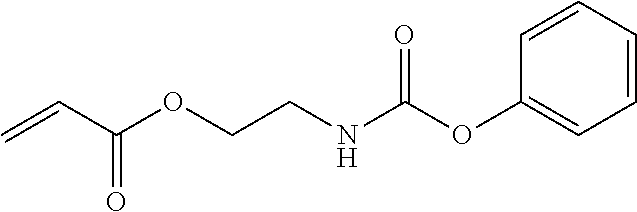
C1=CC=CC(OC(NCCOC(C=C)=O)=O)=C1
